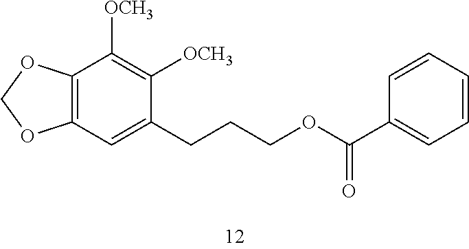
C12=C(OCO1)C([OCH3])=C([OCH3])C(CCCOC(=O)C1=CC=CC=C1)=C2
